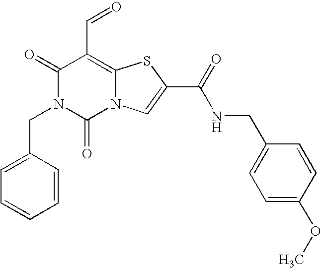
C1(=O)N(CC2=CC=CC=C2)C(=O)N2C(=C1C=O)SC(C(=O)NCC1=CC=C(OC)C=C1)=C2
